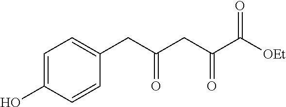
C1=C(O)C=CC(CC(CC(C([OEt])=O)=O)=O)=C1
